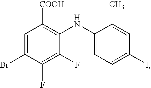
C1=C(Br)C(F)=C(F)C(NC2=CC=C(I)C=C2C)=C1[COOH]
